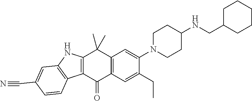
C12=C(C(=O)C3=C(C1(C)C)C=C(N1CCC(NCC4CCCCC4)CC1)C(CC)=C3)C1=C(N2)C=C(C#N)C=C1
